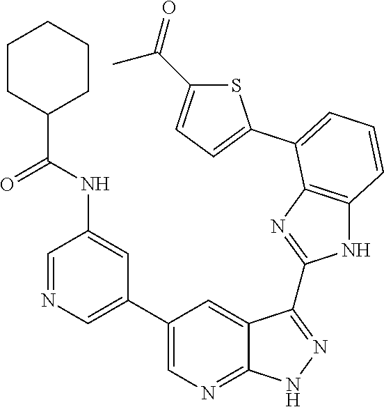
C1=NC=C(C2=CN=C3C(=C2)C(C2=NC4=C(N2)C=CC=C4C2=CC=C(C(=O)C)S2)=NN3)C=C1NC(C1CCCCC1)=O
